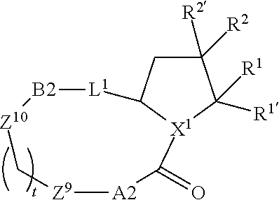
C1([R2])([R2])CC2[X1](C1([R1])[R1])C(=O)[A2][Z9]C[Z10][B2][L1]2
